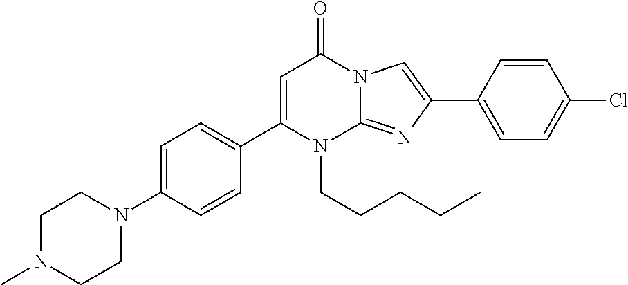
C1(C2=CC=C(N3CCN(C)CC3)C=C2)=CC(=O)N2C(=NC(C3=CC=C(Cl)C=C3)=C2)N1CCCCC
